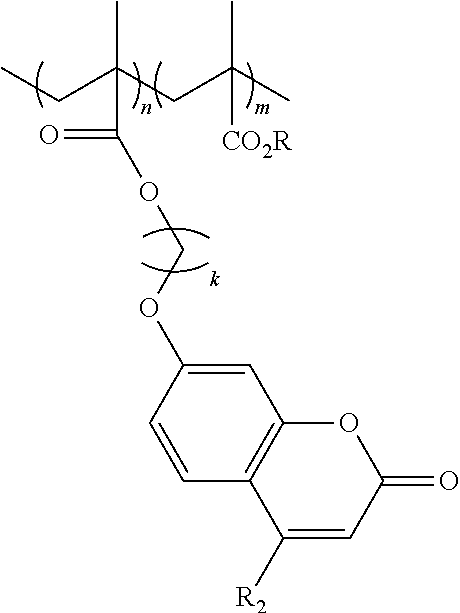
CCC(CC(C)(C)[CO2R])(C)C(=O)OCOC1=CC2=C(C=C1)C([R2])=CC(=O)O2
